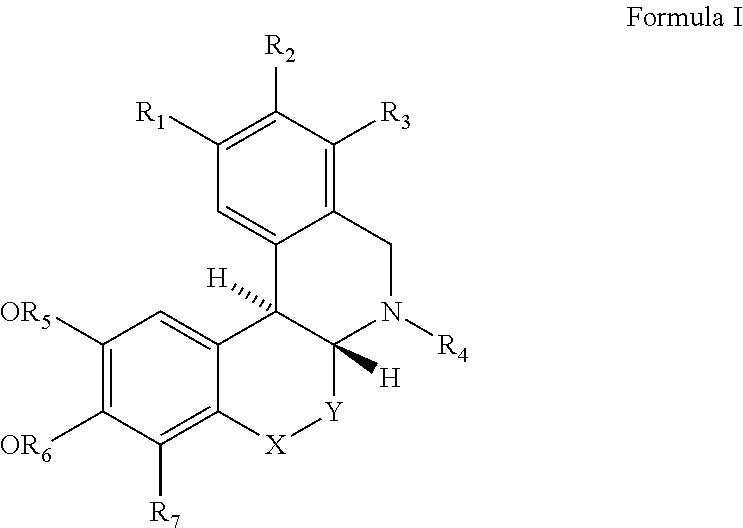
C1([OR5])=C([OR6])C([R7])=C2C(=C1)C1([H])C([H])([Y][X]2)N([R4])CC2=C([R3])C([R2])=C([R1])C=C12
